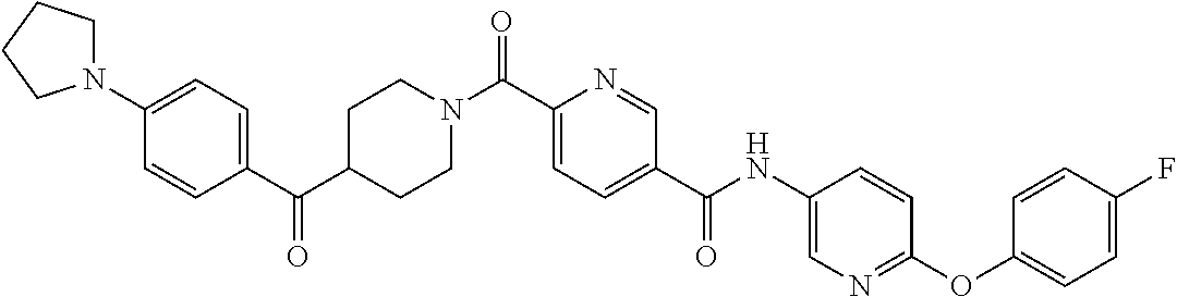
C1CN(C(C2=CC=C(C(=O)NC3=CN=C(OC4=CC=C(F)C=C4)C=C3)C=N2)=O)CCC1C(C1=CC=C(N2CCCC2)C=C1)=O
